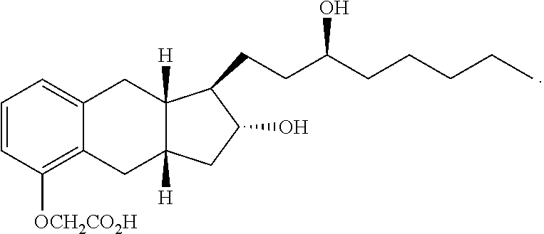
C1=CC([OCH2CO2H])=C2C(=C1)CC1([H])C([H])(C2)CC(O)C1CCC(CCCCC)O
